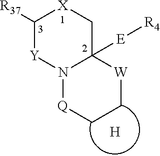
C1([R37])[Y]N2C([E][R4])(C[X]1)[W]CC[Q]2.[H]
